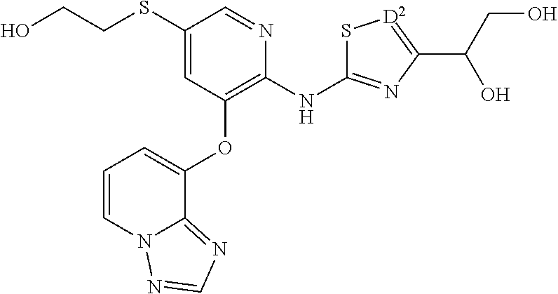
OCCSC1=CC(OC2=CC=CN3C2=NC=N3)=C(NC2=NC(C(CO)O)=[D2]S2)N=C1
